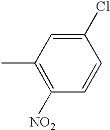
C1(Cl)=CC(C)=C([NO2])C=C1
